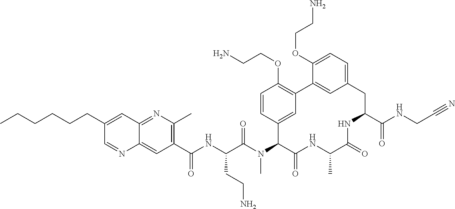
C1(C(NC(C(N(C2C(=O)NC(C)C(=O)NC(C(NCC#N)=O)CC3=CC=C(OCCN)C(=C3)C3=C(OCCN)C=CC2=C3)C)=O)CCN)=O)=C(C)N=C2C(=C1)N=CC(CCCCCC)=C2
